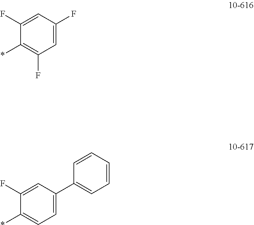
C1(F)=CC(F)=CC(F)=C1*.C1(F)=CC(C2=CC=CC=C2)=CC=C1*
